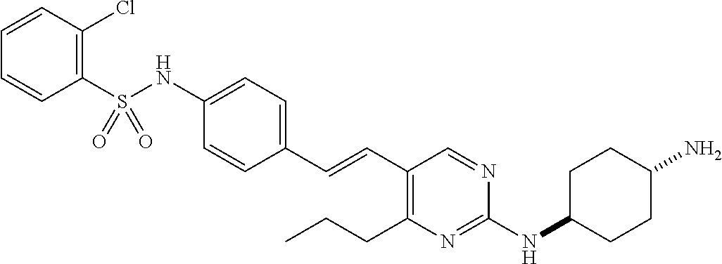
C1(S(NC2=CC=C(C=CC3=C(CCC)N=C(NC4CCC(N)CC4)N=C3)C=C2)(=O)=O)=C(Cl)C=CC=C1
